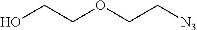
OCCOCC[N3]
